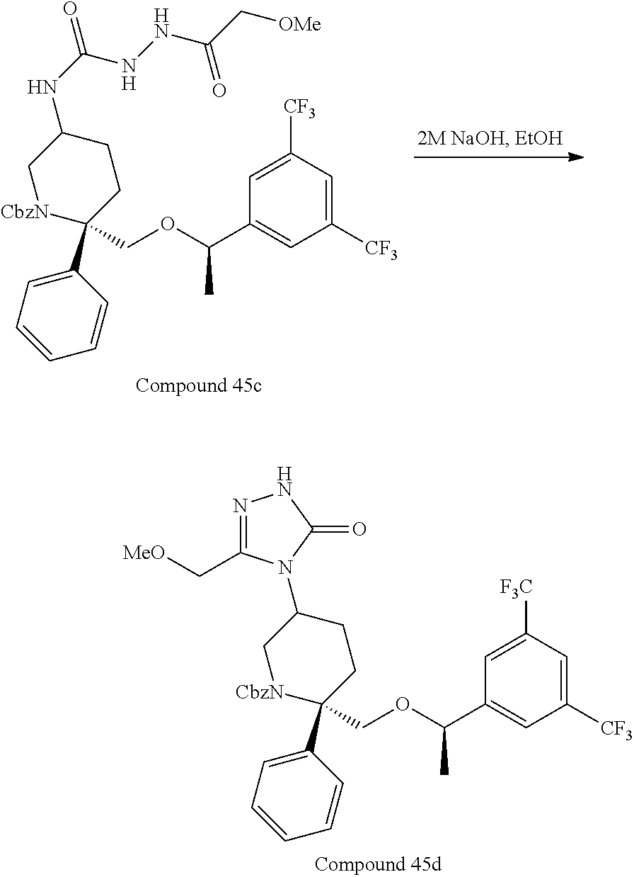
C1(C2(COC(C3=CC([CF3])=CC([F3C])=C3)C)[CbzN]CC(N3C(C[MeO])=NNC3=O)CC2)=CC=CC=C1.C1(C2(COC(C3=CC([CF3])=CC([CF3])=C3)C)[CbzN]CC(NC(=O)NNC(C[OMe])=O)CC2)=CC=CC=C1
